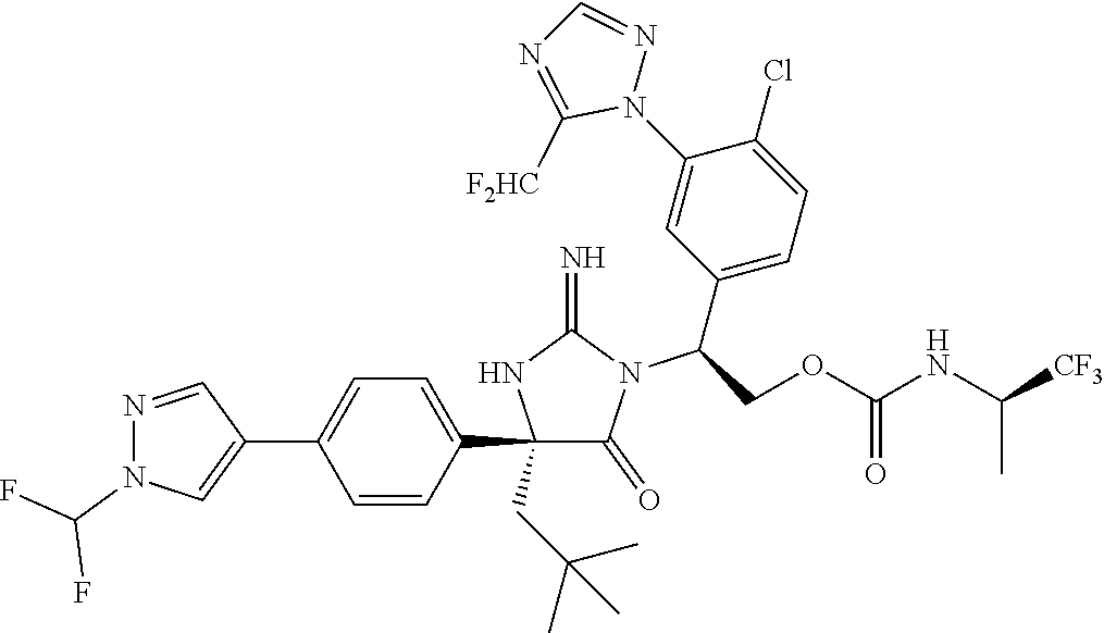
C1(C2=CC=C(C3=CN(C(F)F)N=C3)C=C2)(CC(C)(C)C)C(=O)N(C(C2=CC=C(Cl)C(N3N=CN=C3[F2HC])=C2)COC(NC([CF3])C)=O)C(=N)N1
